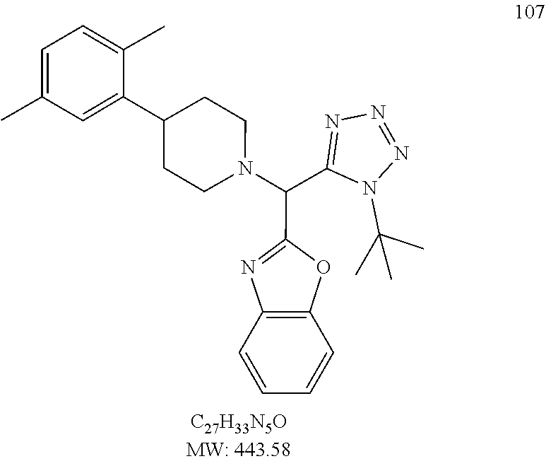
C1CC(C2=CC(C)=CC=C2C)CCN1C(C1=NN=NN1C(C)(C)C)C1=NC2=C(O1)C=CC=C2
